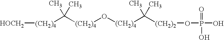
[(CH2)4](C(C)(C)[(CH2)4][HOCH2])O[(CH2)4]C(C)(C)[(CH2)2]OP(O)(O)=O
